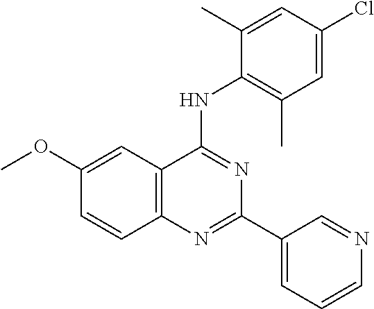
C1(OC)=CC2=C(C=C1)N=C(C1=CC=CN=C1)N=C2NC1=C(C)C=C(Cl)C=C1C
